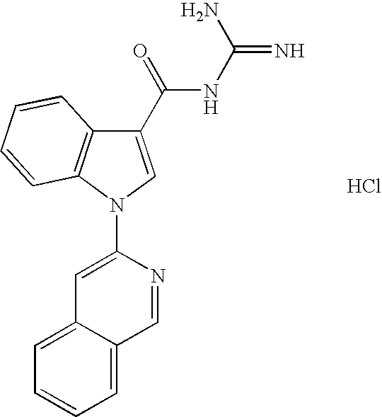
C1(C(NC(=N)N)=O)=CN(C2=CC3=CC=CC=C3C=N2)C2=C1C=CC=C2.Cl
